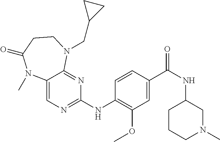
C1(NC2=NC=C3C(=N2)N(CC2CC2)CCC(=O)N3C)=C(OC)C=C(C(NC2CCCN(C)C2)=O)C=C1
